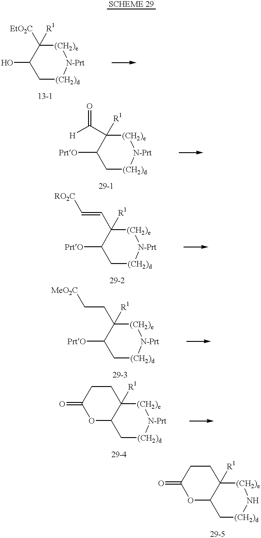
C1[(CH2)d][N-Prt][(CH2)e]C([EtO2C])([R1])C1O.C1[(CH2)d][N-Prt][(CH2)e]C([R1])(C([H])=O)C1[PrtO].C1[(CH2)d][N-Prt][(CH2)e]C(C=C[RO2C])([R1])C1[PrtO].C1[(CH2)d][N-Prt][(CH2)e]C(CC[MeO2C])([R1])C1[PrtO].C1[(CH2)d][N-Prt][(CH2)e]C2([R1])C1OC(=O)CC2.C1[(CH2)d]N[(CH2)e]C2([R1])C1OC(=O)CC2
